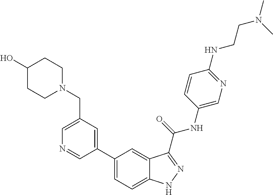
C1(CN2CCC(O)CC2)=CN=CC(C2=CC=C3C(=C2)C(C(NC2=CN=C(NCCN(C)C)C=C2)=O)=NN3)=C1
